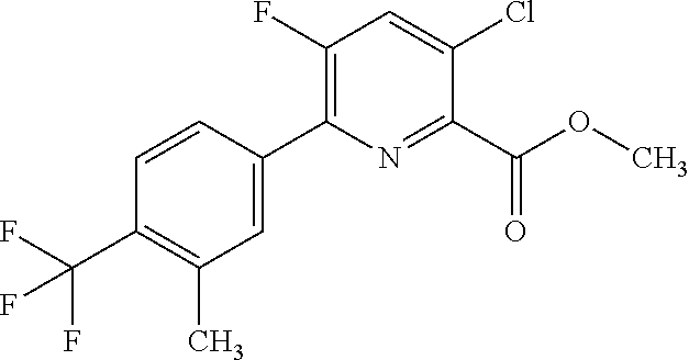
C1=C(C2=C(F)C=C(Cl)C(C(OC)=O)=N2)C=CC(C(F)(F)F)=C1C
